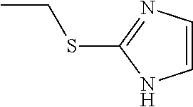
CCSC1=NC=CN1
